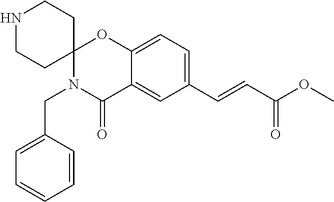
C12=CC=C(C=CC(OC)=O)C=C1C(=O)N(CC1=CC=CC=C1)C1(O2)CCNCC1
